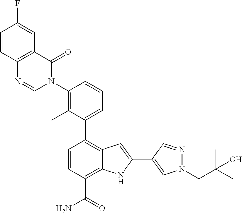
C1(C2=CC=CC(N3C(=O)C4=C(N=C3)C=CC(F)=C4)=C2C)=C2C(=C(C(N)=O)C=C1)NC(C1=CN(CC(C)(C)O)N=C1)=C2
